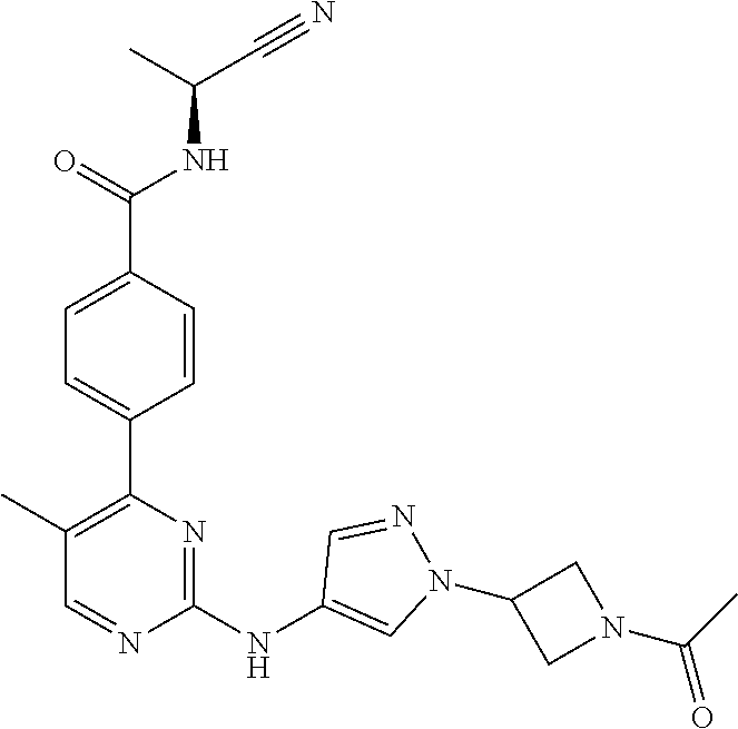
C(C(NC(C1=CC=C(C2=C(C)C=NC(NC3=CN(C4CN(C(=O)C)C4)N=C3)=N2)C=C1)=O)C)#N
